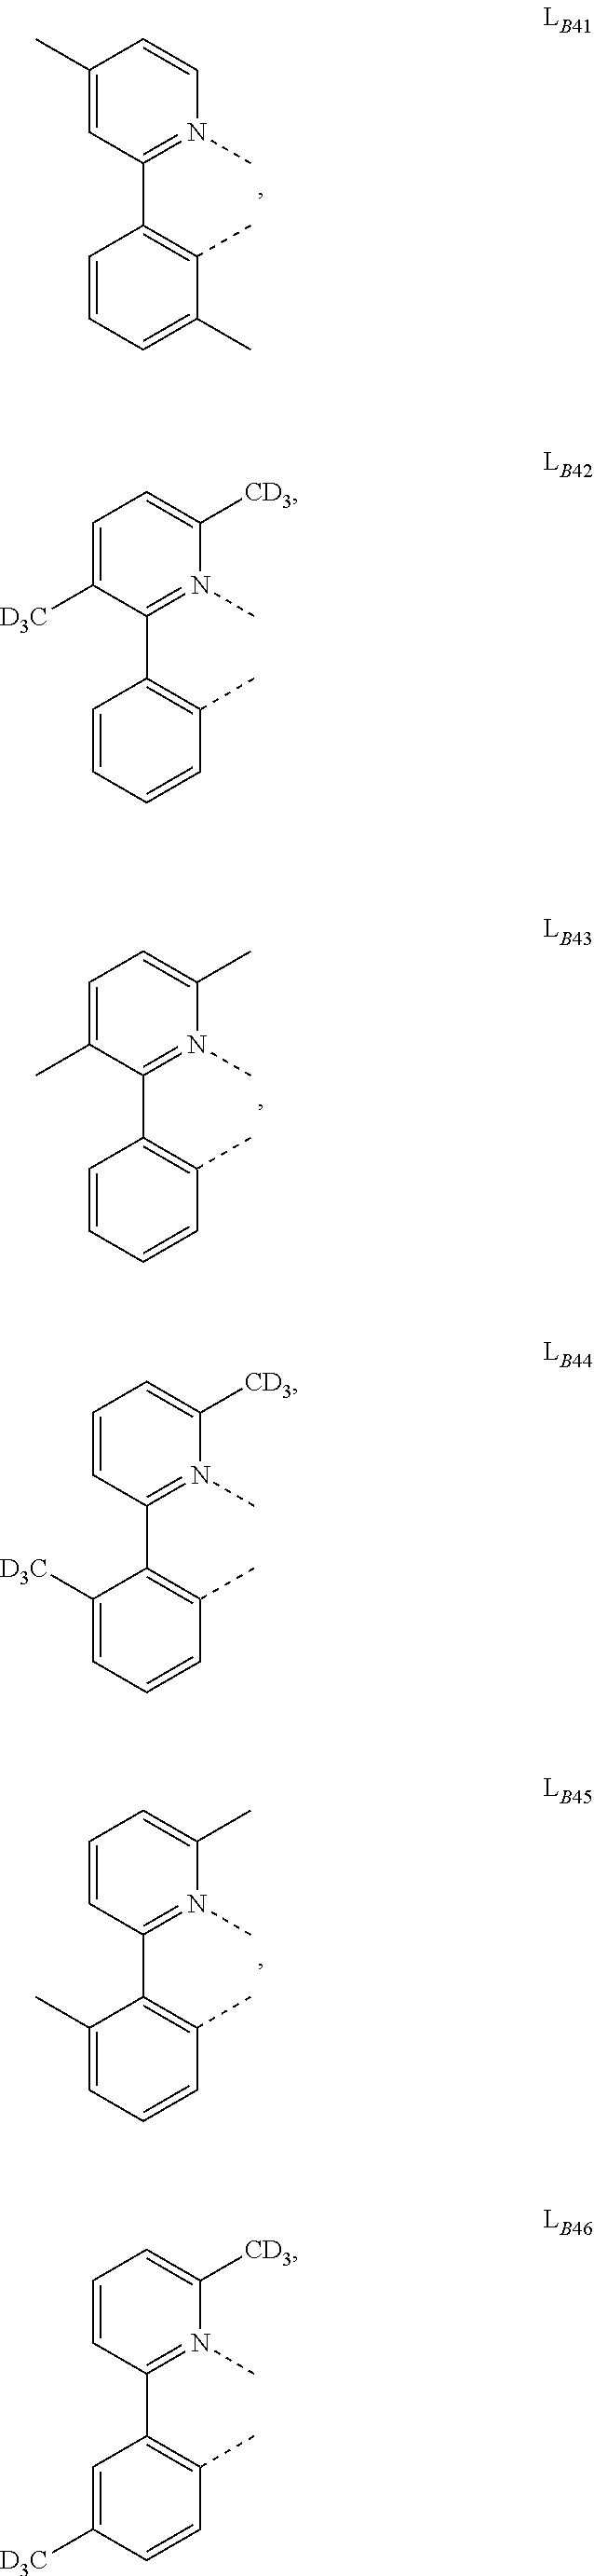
C1(C)=CC(C2=C(C)C(C)=CC=C2)=N(C)C=C1.C1=C([D3C])C(C2=C(C)C=CC=C2)=N(C)C([CD3])=C1.C1=C(C)C(C2=C(C)C=CC=C2)=N(C)C(C)=C1.C1=CC(C2=C(C)C=CC=C2[D3C])=N(C)C([CD3])=C1.C1=CC(C2=C(C)C=CC=C2C)=N(C)C(C)=C1.C1=CC(C2=C(C)C=CC([D3C])=C2)=N(C)C([CD3])=C1
